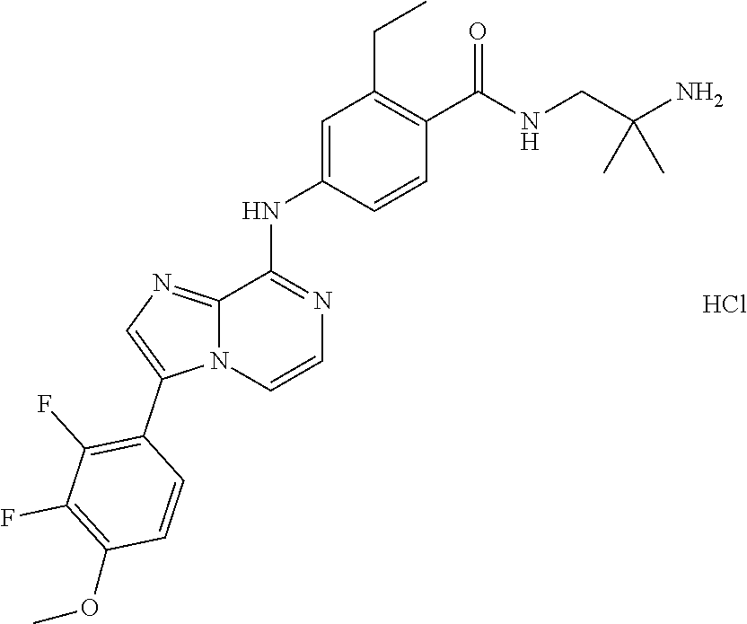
C1(C(NCC(N)(C)C)=O)=C(CC)C=C(NC2=NC=CN3C2=NC=C3C2=C(F)C(F)=C(OC)C=C2)C=C1.Cl
